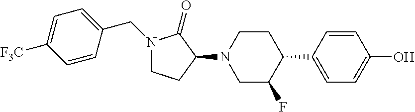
N1(CC2=CC=C([F3C])C=C2)CCC(N2CC(F)C(C3=CC=C(O)C=C3)CC2)C1=O
